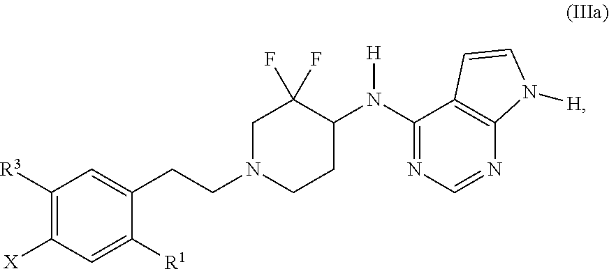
C1([R3])=C([X])C=C([R1])C(CCN2CCC(N([H])C3=NC=NC4=C3C=CN4[H])C(F)(F)C2)=C1
